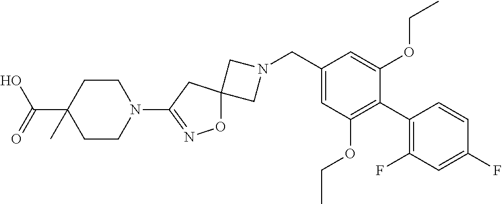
C1N(CC2=CC(OCC)=C(C3=C(F)C=C(F)C=C3)C(OCC)=C2)CC12ON=C(N1CCC(C(O)=O)(C)CC1)C2
